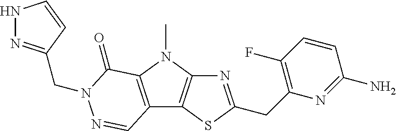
N1=C(CC2=C(F)C=CC(N)=N2)SC2=C1N(C)C1=C2C=NN(CC2=NNC=C2)C1=O
